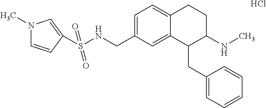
Cl.C1=C(CNS(=O)(=O)C2=CN(C)C=C2)C=C2C(=C1)CCC(NC)C2CC1=CC=CC=C1
